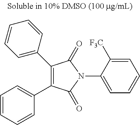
C1(C2=CC=CC=C2)=C(C2=CC=CC=C2)C(=O)N(C2=CC=CC=C2[CF3])C1=O
